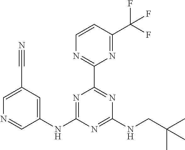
C1(NC2=NC(C3=NC=CC(C(F)(F)F)=N3)=NC(NCC(C)(C)C)=N2)=CC(C#N)=CN=C1
